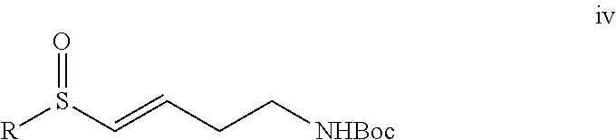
O=S(C=CCC[NHBoc])[R]
